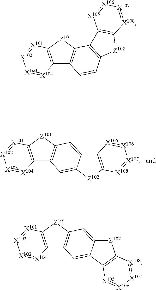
C12=C([Z101]C3=C1C=C1C(=C3)C3=C([Z102]1)[X108]=[X107][X106]=[X105]3)[X101]=[X102][X103]=[X104]2.C12=C([Z101]C3=C1C=CC1=C3C3=C([Z102]1)[X108]=[X107][X106]=[X105]3)[X101]=[X102][X103]=[X104]2.C12=C([Z101]C3=C1C=C1C(=C3)[Z102]C3=C1[X105]=[X106][X107]=[X108]3)[X101]=[X102][X103]=[X104]2
